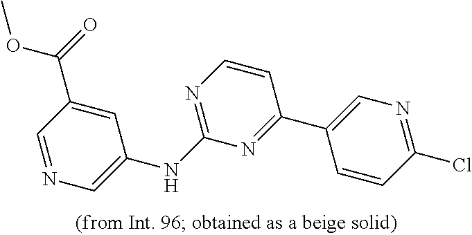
C1(NC2=NC=CC(C3=CN=C(Cl)C=C3)=N2)=CN=CC(C(=O)OC)=C1
